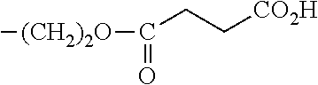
C(CC[CO2H])([(CH2)2O]C)=O
